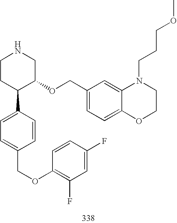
C1CC(C2=CC=C(COC3=C(F)C=C(F)C=C3)C=C2)C(OCC2=CC=C3C(=C2)N(CCCOC)CCO3)CN1
